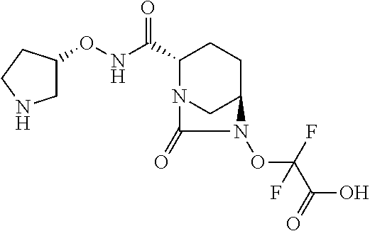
C1NCCC1ONC(C1N2CC(CC1)N(OC(C(O)=O)(F)F)C2=O)=O
